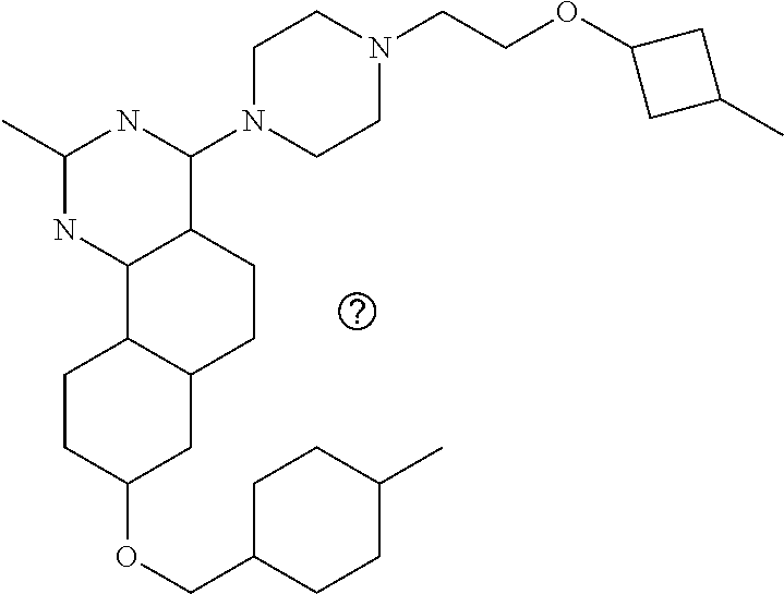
C1(OCC2CCC(C)CC2)CC2C(CC1)C1C(CC2)C(N2CCN(CCOC3CC(C)C3)CC2)NC(C)N1
